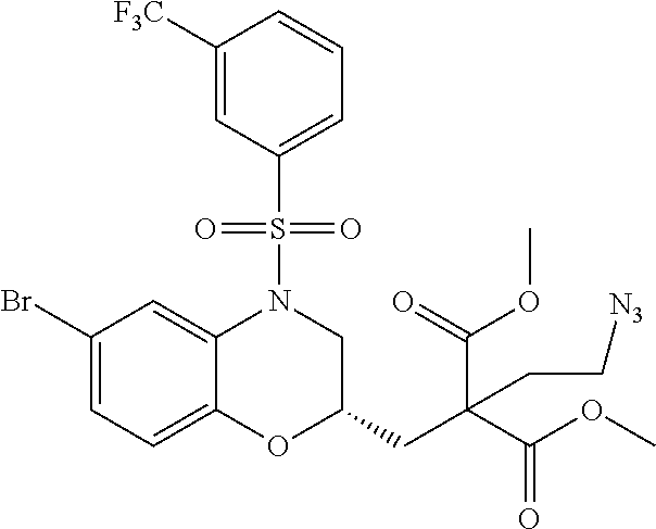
C1C(CC(C(OC)=O)(C(OC)=O)CC[N3])OC2=CC=C(Br)C=C2N1S(C1=CC=CC([F3C])=C1)(=O)=O
